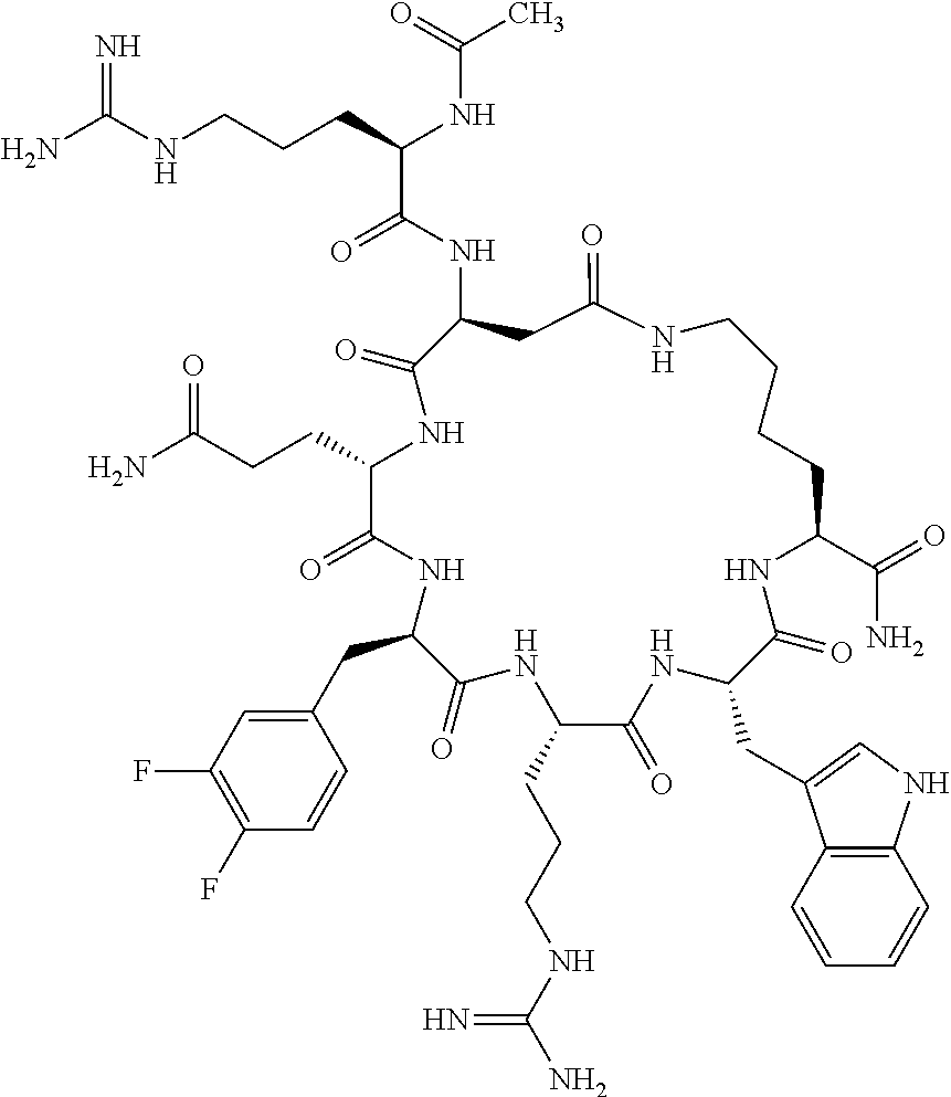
NC(NCCCC(NC(C)=O)C(=O)NC1CC(=O)NCCCCC(C(=O)N)NC(=O)C(CC2=CNC3=C2C=CC=C3)NC(=O)C(CCCNC(N)=N)NC(=O)C(CC2=CC(F)=C(F)C=C2)NC(=O)C(CCC(=O)N)NC1=O)=N
